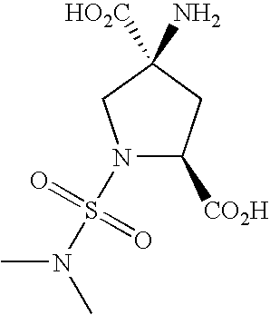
N1(S(N(C)C)(=O)=O)C([CO2H])CC(N)([HO2C])C1
